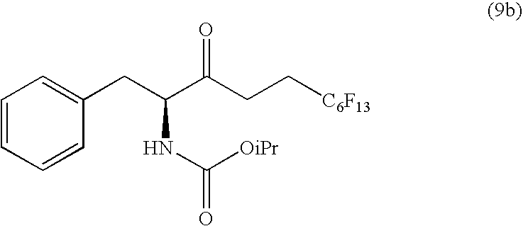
C1=CC=CC(CC(C(CC[C6F13])=O)NC(=O)[OiPr])=C1
